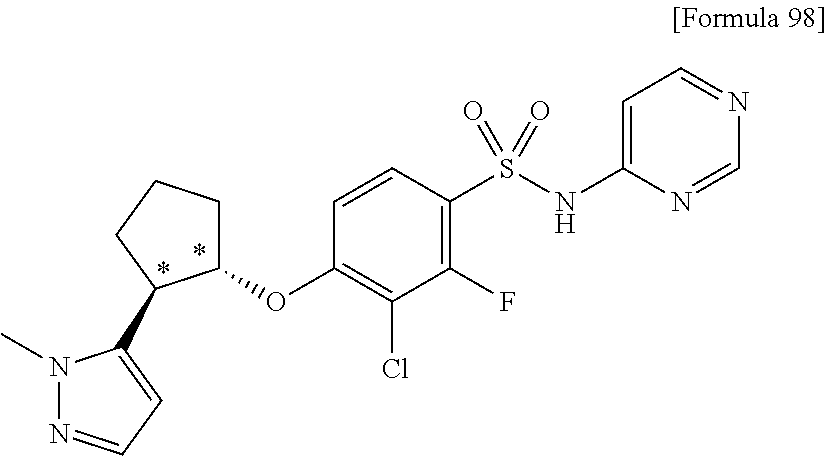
C1(S(NC2=CC=NC=N2)(=O)=O)=C(F)C(Cl)=C(OC2CCCC2C2=CC=NN2C)C=C1
